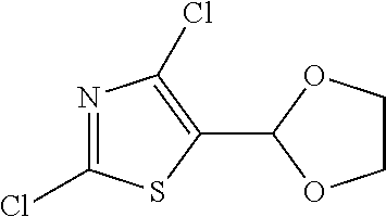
ClC1=NC(Cl)=C(C2OCCO2)S1
